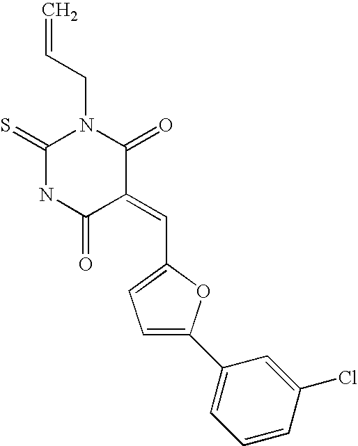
C1(=S)NC(=O)C(=CC2=CC=C(C3=CC=CC(Cl)=C3)O2)C(=O)N1CC=C
